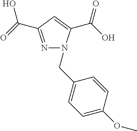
N1=C(C(=O)O)C=C(C(O)=O)N1CC1=CC=C(OC)C=C1
